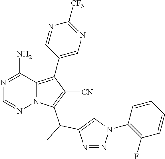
N1=C(N)C2=C(C3=CN=C([CF3])N=C3)C([CN])=C(C(C3=CN(C4=C(F)C=CC=C4)N=N3)C)N2N=C1
